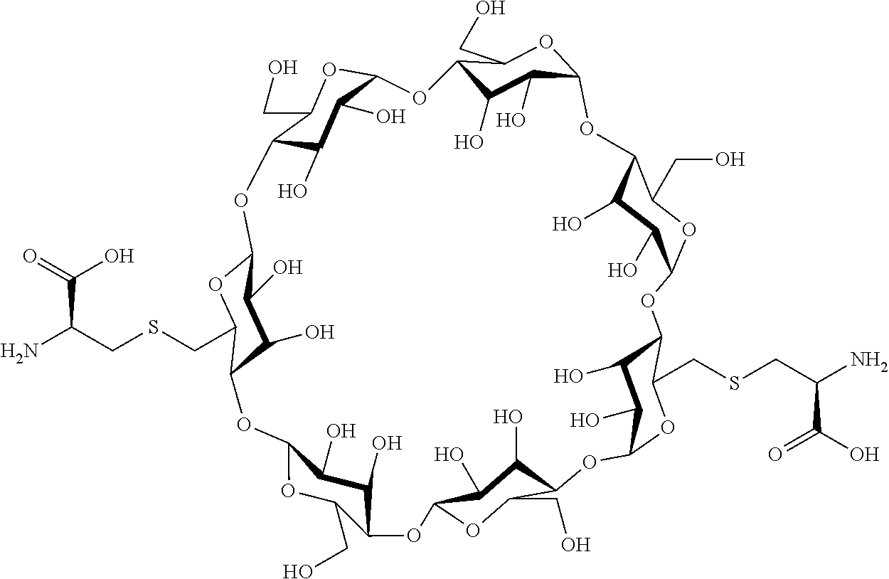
C12C(O)C(O)C(OC1CO)OC1C(O)C(O)C(OC1CO)OC1C(O)C(O)C(OC1CO)OC1C(O)C(O)C(OC1CSCC(N)C(O)=O)OC1C(O)C(O)C(OC1CO)OC1C(O)C(O)C(OC1CO)OC1C(O)C(O)C(OC1CSCC(N)C(=O)O)O2
